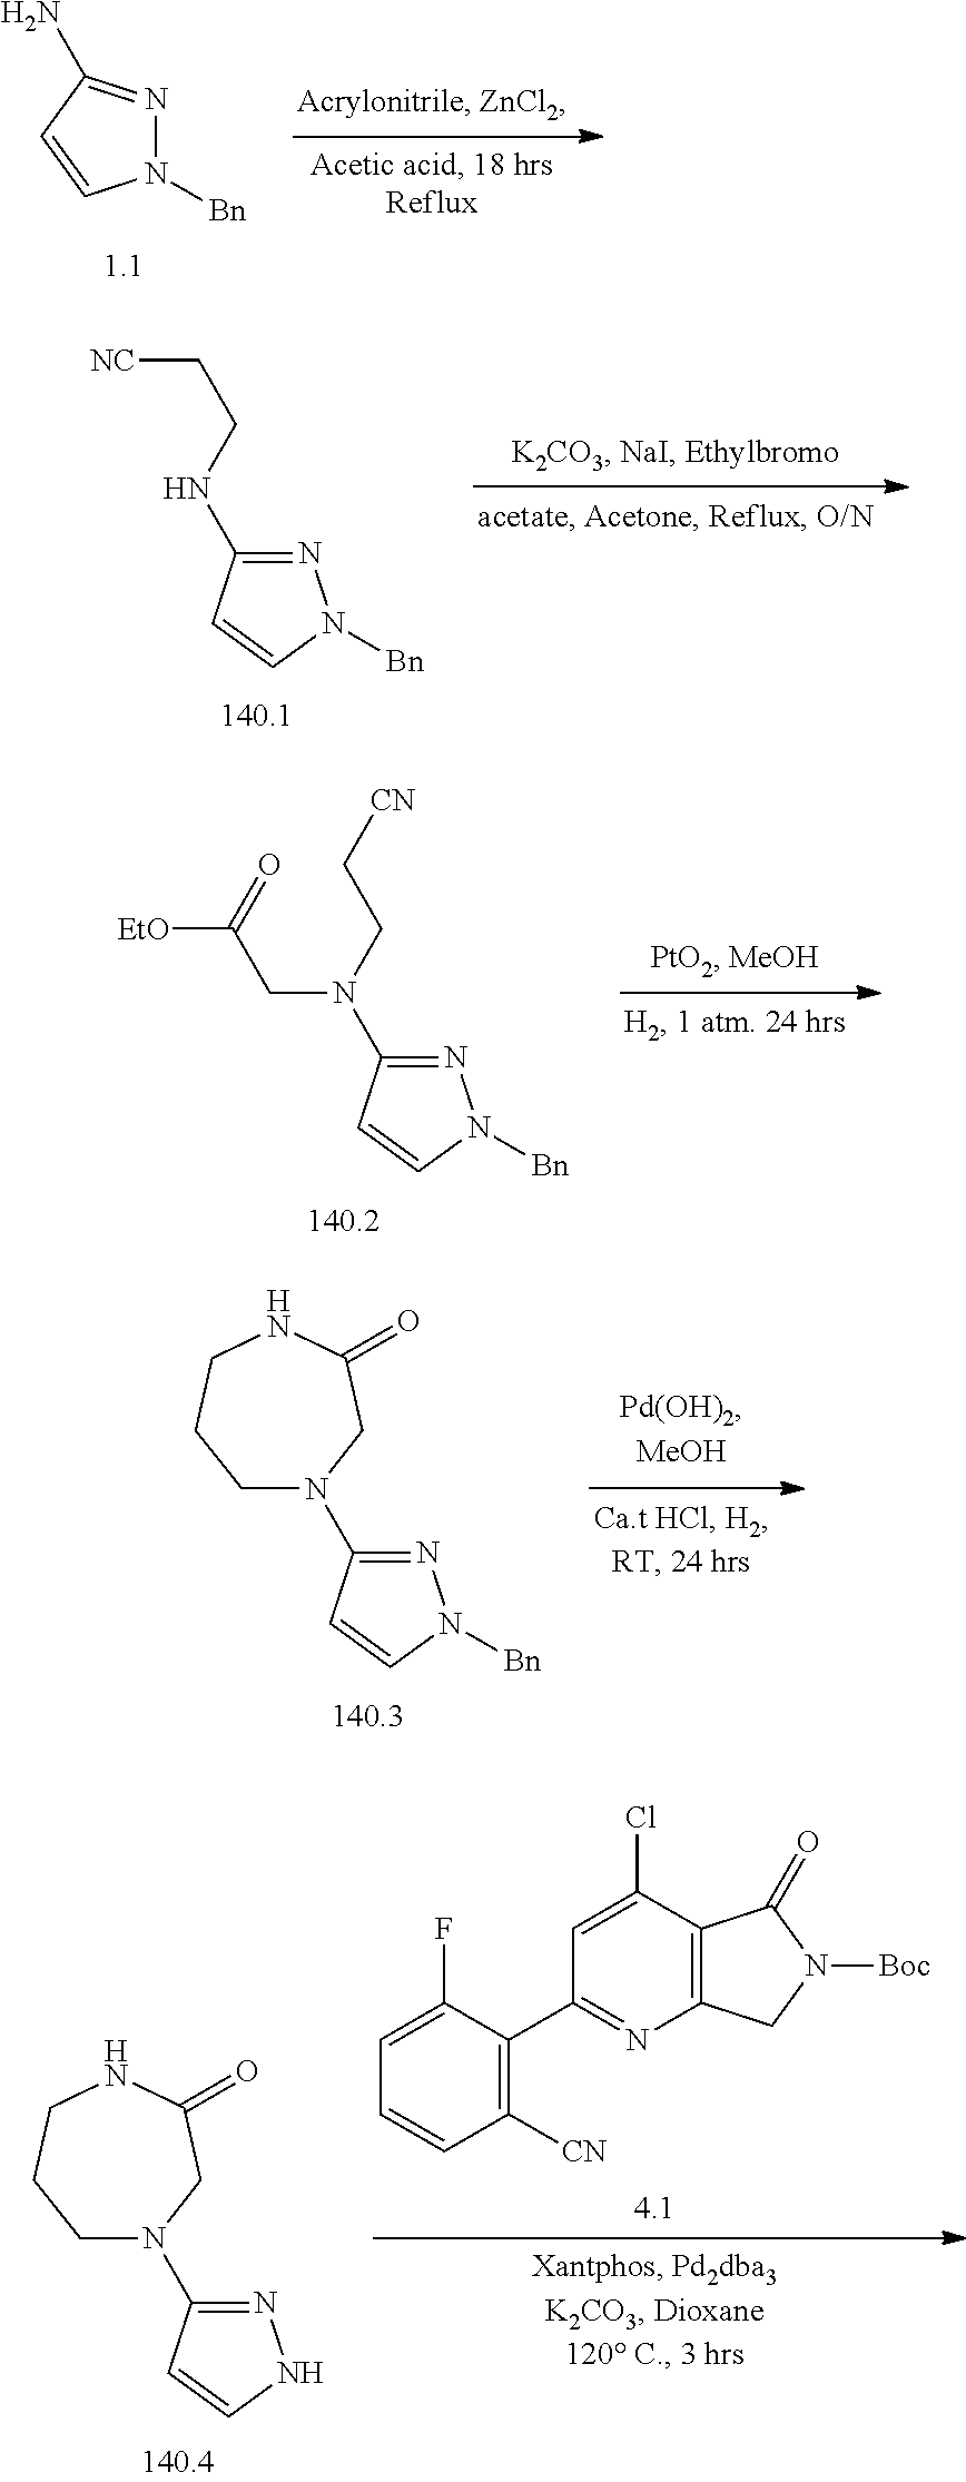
N1([Bn])N=C(N)C=C1.N1=C(NCC[NC])C=CN1[Bn].N1=C(N(CC[CN])CC([EtO])=O)C=CN1[Bn].N1=C(N2CCCNC(=O)C2)C=CN1[Bn].C12=C(C(Cl)=CC(C3=C([CN])C=CC=C3F)=N1)C(=O)N([Boc])C2.N1=C(N2CCCNC(=O)C2)C=CN1
